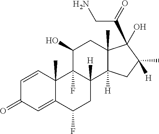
C1=CC2(C)C(=CC1=O)C(F)CC1([H])C2(F)C(O)CC2(C)C1([H])CC(C)([H])C2(C(CN)=O)O
